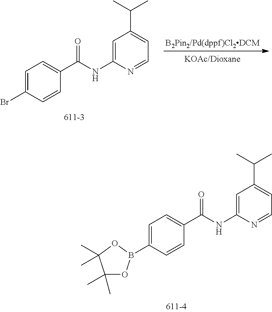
C1=C(NC(C2=CC=C(Br)C=C2)=O)N=CC=C1C(C)C.C1=C(NC(C2=CC=C(B3OC(C)(C)C(C)(C)O3)C=C2)=O)N=CC=C1C(C)C
